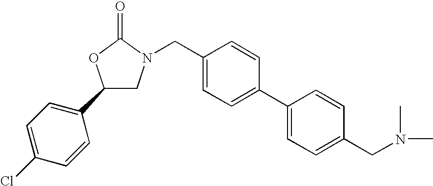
C1(C2=CC=C(Cl)C=C2)CN(CC2=CC=C(C3=CC=C(CN(C)C)C=C3)C=C2)C(=O)O1
